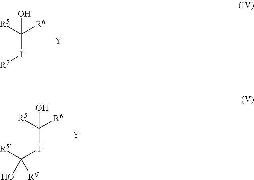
C([I+][R7])([R5])([R6])O.[Y].C([I+]C([R5])(O)[R6])([R5])([R6])O.[Y]
